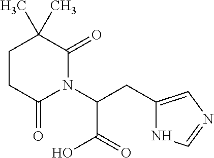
C(C(N1C(=O)CCC(C)(C)C1=O)C(=O)O)C1=CN=CN1
